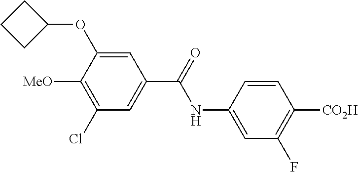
C1=C(NC(=O)C2=CC(Cl)=C([MeO])C(OC3CCC3)=C2)C=CC([CO2H])=C1F
